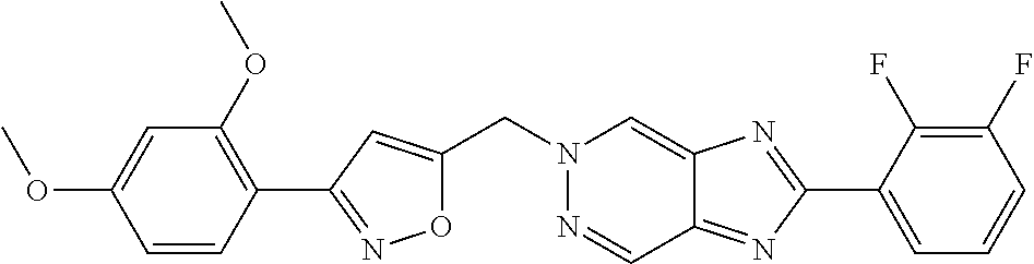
C1=CC(C2=NOC(CN3N=CC4=NC(C5=CC=CC(F)=C5F)=NC4=C3)=C2)=C(OC)C=C1OC
